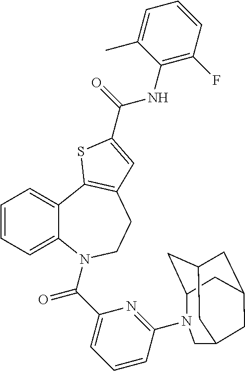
C1=CC=C2C(=C1)C1=C(CCN2C(C2=CC=CC(N3CC4CC5CC(CC3C5)C4)=N2)=O)C=C(C(=O)NC2=C(F)C=CC=C2C)S1
